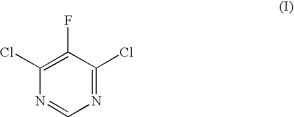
C1(Cl)=C(F)C(Cl)=NC=N1
